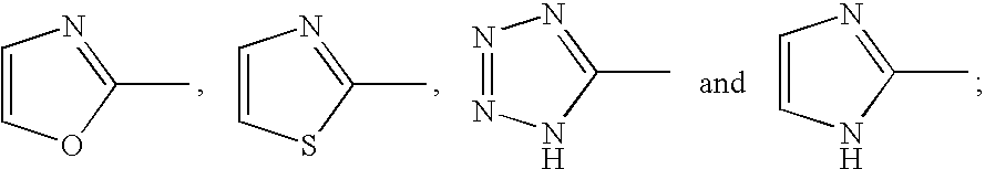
C1=COC(C)=N1.C1=CSC(C)=N1.N1=NNC(C)=N1.C1=CNC(C)=N1
